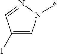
C1(I)=CN(*)N=C1
